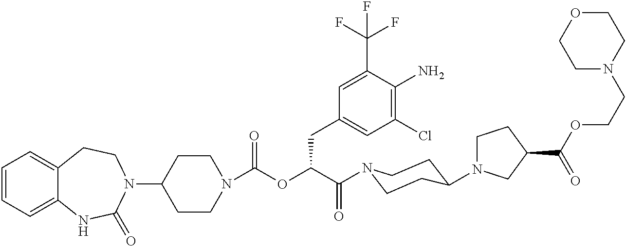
C1(N2CCC3=CC=CC=C3NC2=O)CCN(C(=O)OC(C(=O)N2CCC(N3CCC(C(OCCN4CCOCC4)=O)C3)CC2)CC2=CC(Cl)=C(N)C(C(F)(F)F)=C2)CC1
